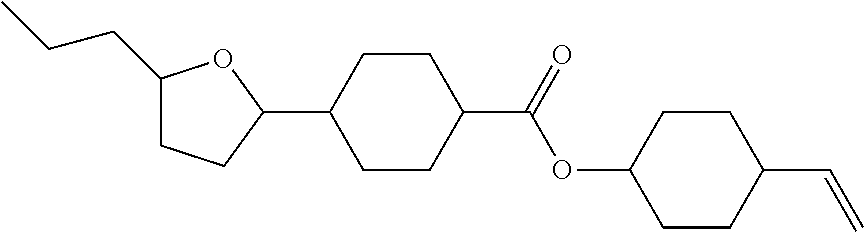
C1(CCC)CCC(C2CCC(C(OC3CCC(C=C)CC3)=O)CC2)O1
